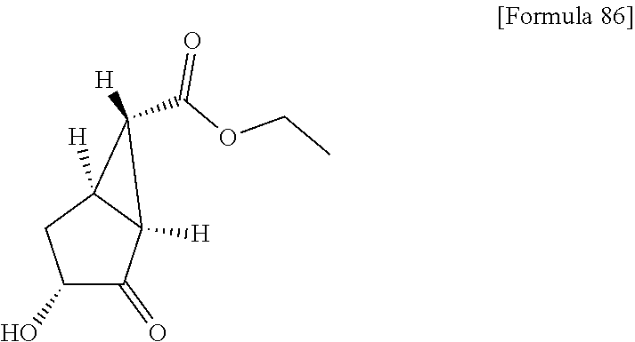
C1(C(OCC)=O)([H])C2([H])C(=O)C(O)CC12[H]
